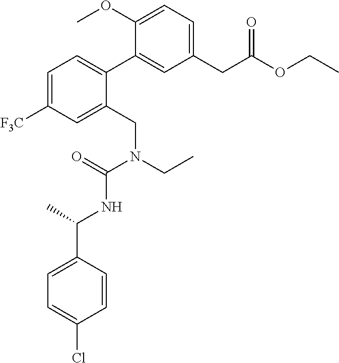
COC1=CC=C(CC(OCC)=O)C=C1C1=CC=C([F3C])C=C1CN(CC)C(=O)NC(C1=CC=C(Cl)C=C1)C
